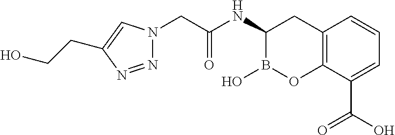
C12=C(C(C(O)=O)=CC=C1)OB(O)C(NC(CN1N=NC(CCO)=C1)=O)C2
